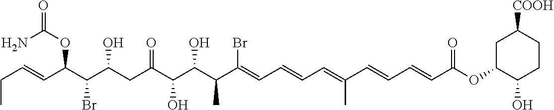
CCC=CC(C(C(CC(C(C(C(C(=CC=CC=C(C=CC=CC(OC1CC([COOH])CCC1O)=O)C)Br)C)O)O)=O)O)Br)OC(=O)N
